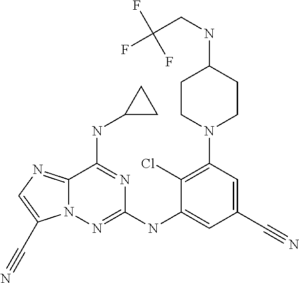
C12=NC=C(C#N)N1N=C(NC1=CC(C#N)=CC(N3CCC(NCC(F)(F)F)CC3)=C1Cl)N=C2NC1CC1
